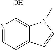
N1=CC=C2C(=C1O)N(C)C=C2
